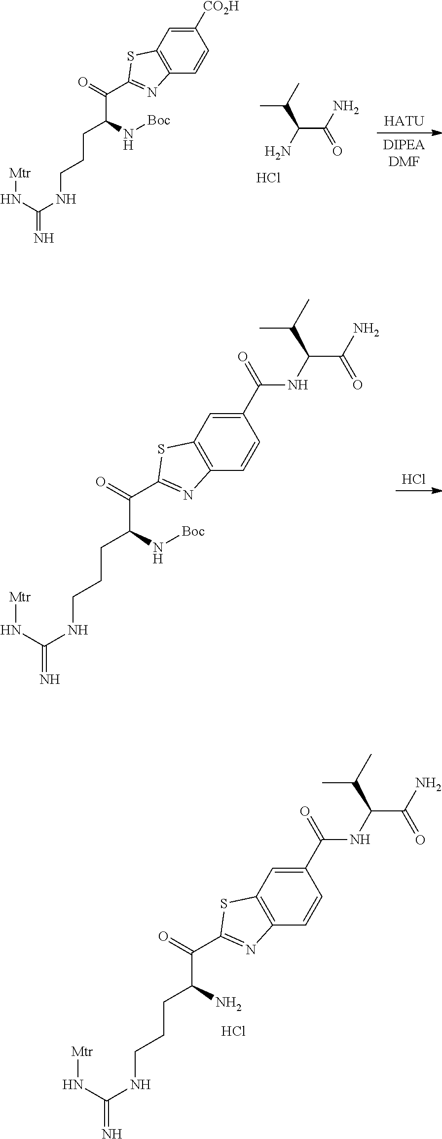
[DIPEADMF].[HATU].Cl.C(C(C(=O)N)N)(C)C.N(C(NCCCC(C(=O)C1=NC2=C(C=C([CO2H])C=C2)S1)N[Boc])=N)[Mtr].Cl.N(C(NCCCC(C(=O)C1=NC2=C(C=C(C(NC(C(C)C)C(=O)N)=O)C=C2)S1)N[Boc])=N)[Mtr].N(C(NCCCC(C(=O)C1=NC2=C(C=C(C(NC(C(C)C)C(=O)N)=O)C=C2)S1)N)=N)[Mtr].Cl
